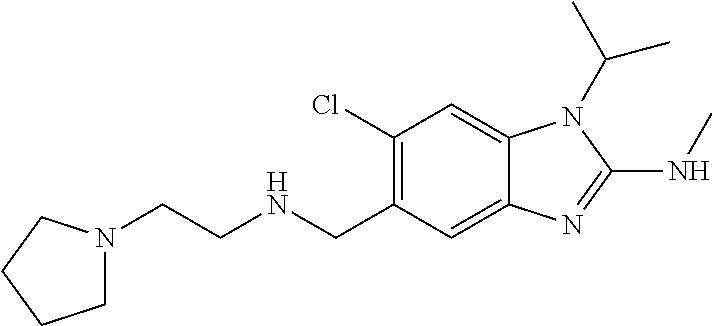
C1(Cl)=C(CNCCN2CCCC2)C=C2C(=C1)N(C(C)C)C(NC)=N2
